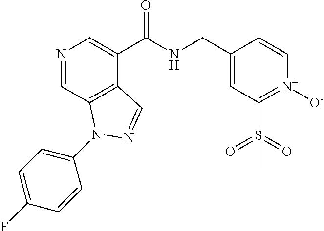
N1=CC2=C(C(C(NCC3=CC(S(=O)(=O)C)=[N+]([O-])C=C3)=O)=C1)C=NN2C1=CC=C(F)C=C1
